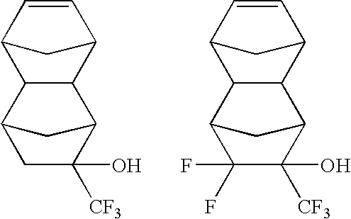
C12C=CC(C1)C1C2C2CC1CC2(O)[CF3].C12C=CC(C1)C1C2C2CC1C(F)(F)C2(O)[CF3]
